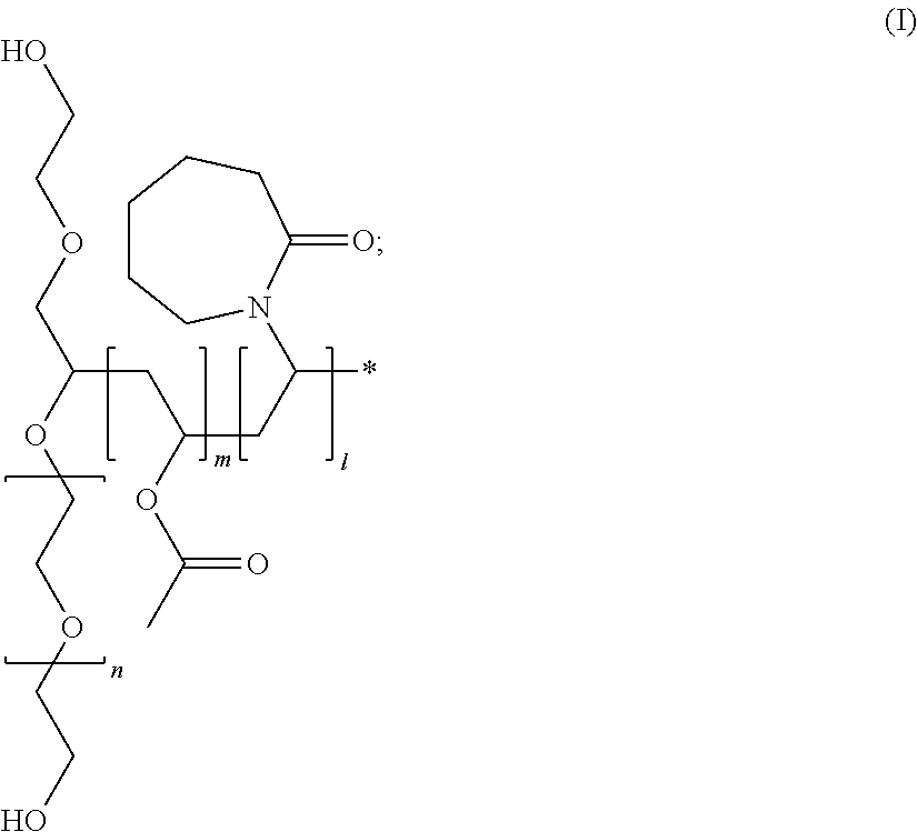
C(CC(CC(*)N1CCCCCC1=O)OC(C)=O)(COCCO)OCCOCCO
